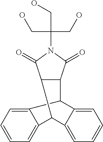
C12=CC=CC=C1C1C3=CC=CC=C3C2C2C1C(=O)N(C(CO)(CO)CO)C2=O
